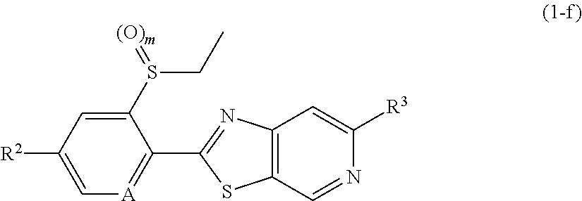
C1(S(=[(O)m])CC)=CC([R2])=C[A]=C1C1=NC2=C(S1)C=NC([R3])=C2
